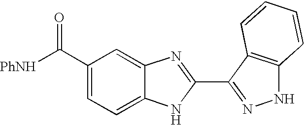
C1(C([PhNH])=O)=CC=C2C(=C1)N=C(C1=NNC3=C1C=CC=C3)N2
